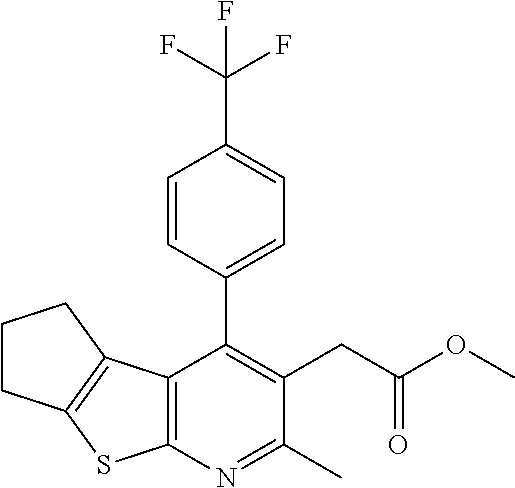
C12=C(N=C(C)C(CC(OC)=O)=C1C1=CC=C(C(F)(F)F)C=C1)SC1=C2CCC1
